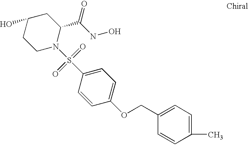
C1(O)CCN(S(C2=CC=C(OCC3=CC=C(C)C=C3)C=C2)(=O)=O)C(C(NO)=O)C1
